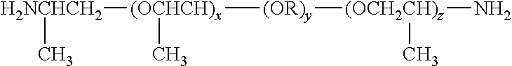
[H2NCHCH2]([(OCHCH)x]([(OR)y][(OCH2CH)z](N)C)C)C
